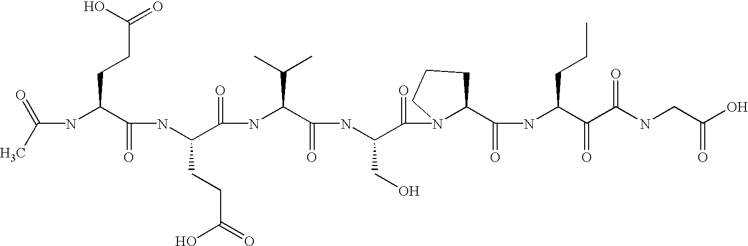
C(NC(C(NC(C(=O)NC(C(=O)NC(C(=O)N1C(C(=O)NC(C(=O)C(NCC(=O)O)=O)CCC)CCC1)CO)C(C)C)CCC(=O)O)=O)CCC(=O)O)(C)=O
